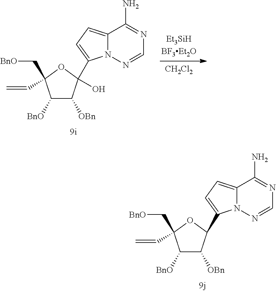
[CH2Cl2].C12=CC=C(C3(O)C([OBn])C([BnO])C(C[BnO])(C=C)O3)N1N=CN=C2N.C12=CC=C(C3C([OBn])C([BnO])C(C[BnO])(C=C)O3)N1N=CN=C2N
